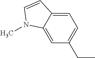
CCC1=CC=C2C(=C1)N(C)C=C2
